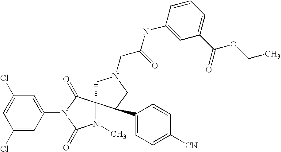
C1(Cl)=CC(N2C(=O)N(C)C3(C2=O)CN(CC(NC2=CC(C(OCC)=O)=CC=C2)=O)CC3C2=CC=C([CN])C=C2)=CC(Cl)=C1
